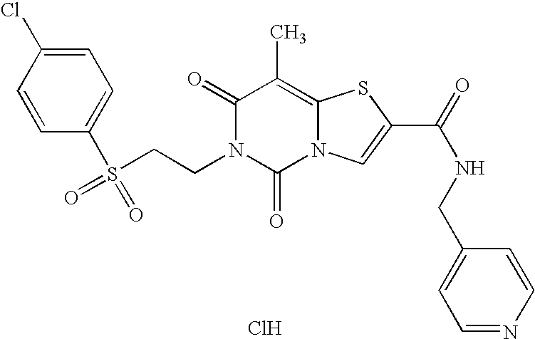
C1(=O)N(CCS(C2=CC=C(Cl)C=C2)(=O)=O)C(=O)N2C(=C1C)SC(C(=O)NCC1=CC=NC=C1)=C2.Cl
